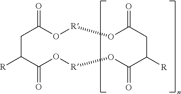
C1C([R])C(=O)O[R]OC(=O)C([R])CC(=O)O[R]OC1=O
